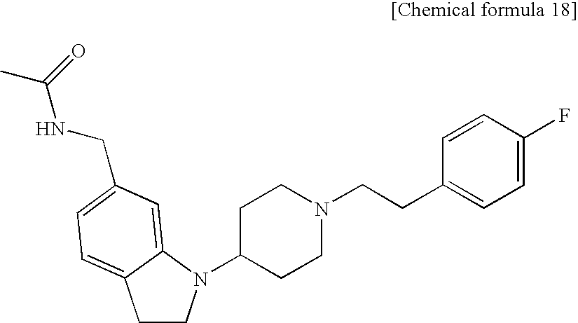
C1CN(C2CCN(CCC3=CC=C(F)C=C3)CC2)C2=CC(CNC(C)=O)=CC=C12
